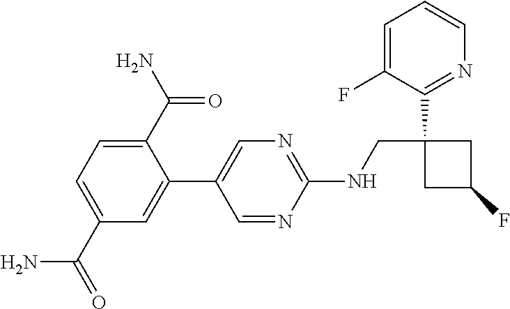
C1=NC(NCC2(C3=NC=CC=C3F)CC(F)C2)=NC=C1C1=CC(C(N)=O)=CC=C1C(N)=O
